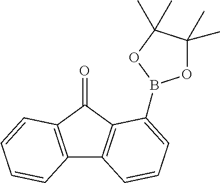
C12=C(C(=O)C3=C1C=CC=C3B1OC(C)(C)C(C)(C)O1)C=CC=C2
